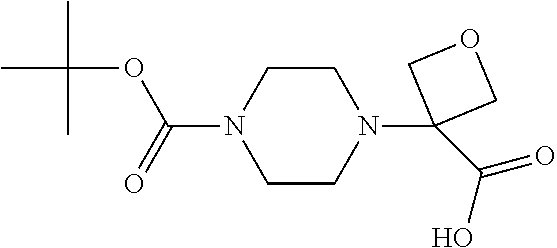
N1(C2(C(O)=O)COC2)CCN(C(OC(C)(C)C)=O)CC1
